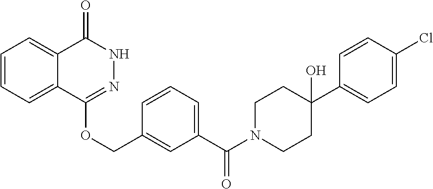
C1=CC=C2C(=C1)C(=O)NN=C2OCC1=CC(C(N2CCC(C3=CC=C(Cl)C=C3)(O)CC2)=O)=CC=C1
